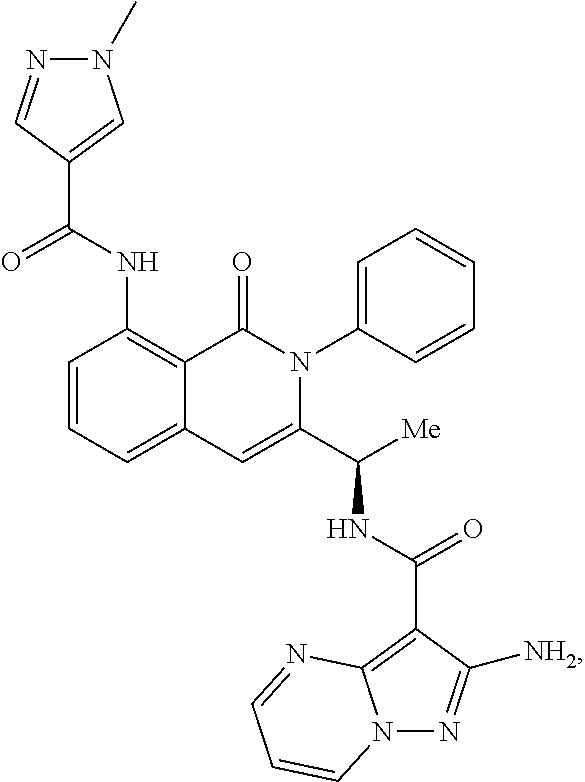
C1(NC(C2=CN(C)N=C2)=O)=C2C(=CC=C1)C=C(C([Me])NC(C1=C3N(N=C1[NH2])C=CC=N3)=O)N(C1=CC=CC=C1)C2=O
